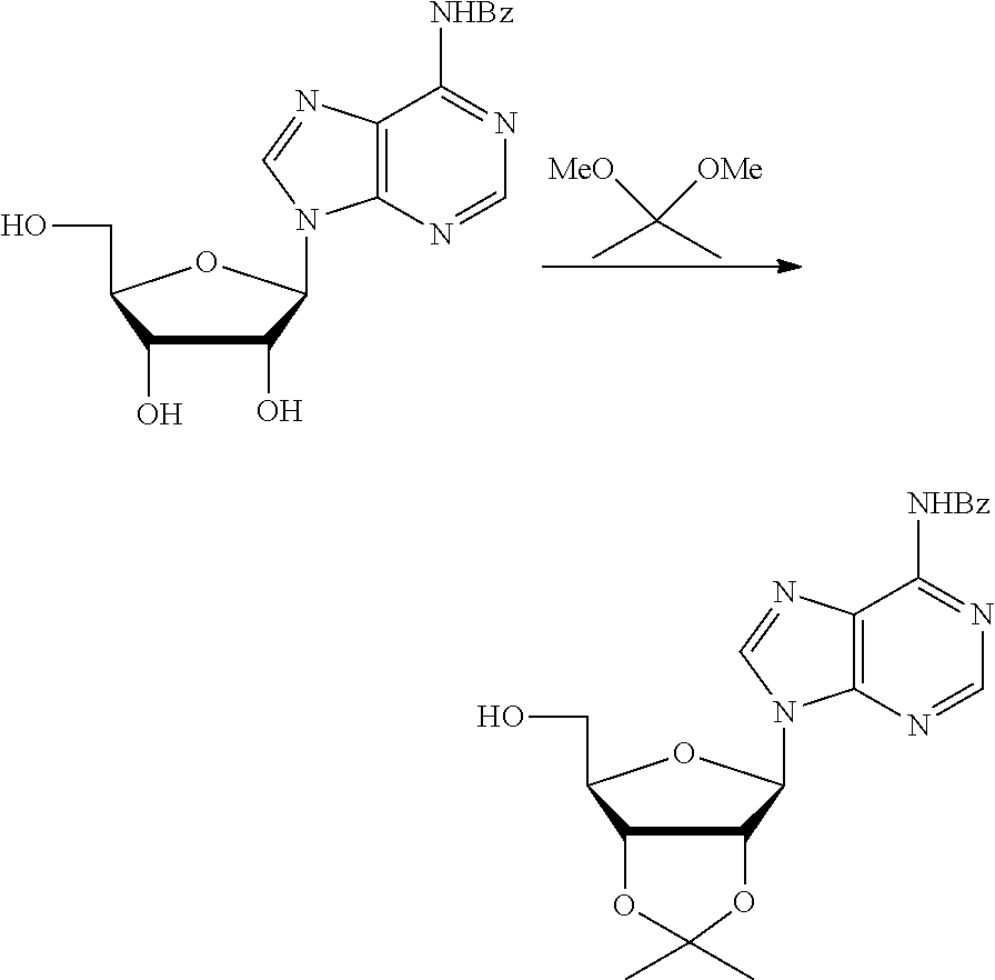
[MeO]C([OMe])(C)C.C1(O)C(CO)OC(N2C3=C(C([NHBz])=NC=N3)N=C2)C1O.C12C(CO)OC(N3C4=C(C([NHBz])=NC=N4)N=C3)C1OC(C)(C)O2
